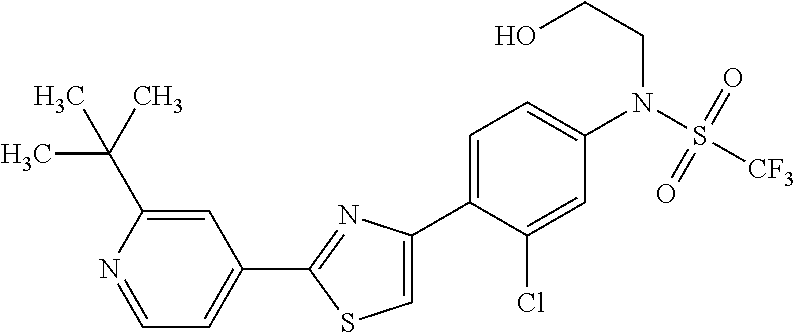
C1(C2=NC(C3=CC=C(N(S([CF3])(=O)=O)CCO)C=C3Cl)=CS2)=CC=NC(C(C)(C)C)=C1
